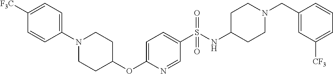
C1=C(S(NC2CCN(CC3=CC([CF3])=CC=C3)CC2)(=O)=O)C=NC(OC2CCN(C3=CC=C([F3C])C=C3)CC2)=C1
